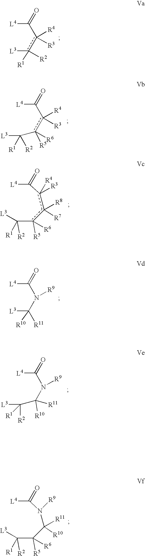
[L4]C(=O)c(c([L3])([R2])[R1])([R4])[R3].[L4]C(=O)c(c(C([L3])([R1])[R2])([R6])[R5])([R4])[R3].[L4]C(=O)c(c(c(C([L3])([R2])[R1])([R5])[R6])([R8])[R7])([R4])[R3].[L4]C(=O)N(C([L3])([R11])[R10])[R9].[L4]C(=O)N(C(C([L3])([R1])[R2])([R11])[R10])[R9].[L4]C(=O)N(C(C(C([L3])([R2])[R1])([R5])[R6])([R11])[R10])[R9]
